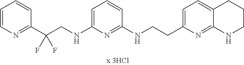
C1=CC=CC(C(CNC2=CC=CC(NCCC3=CC=C4C(=N3)NCCC4)=N2)(F)F)=N1
